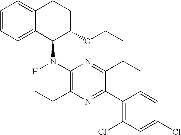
C1=CC=C2C(=C1)CCC(OCC)C2N(C1=C(CC)N=C(C2=C(Cl)C=C(Cl)C=C2)C(CC)=N1)[H]
